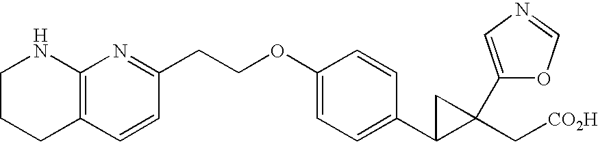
C12=C(CCCN1)C=CC(CCOC1=CC=C(C3C(C[CO2H])(C4=CN=CO4)C3)C=C1)=N2
